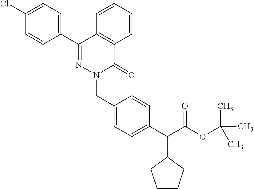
C1(C2=NN(CC3=CC=C(C(C(OC(C)(C)C)=O)C4CCCC4)C=C3)C(=O)C3=C2C=CC=C3)=CC=C(Cl)C=C1
